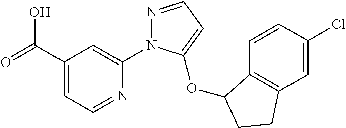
C(C1=CC=NC(N2N=CC=C2OC2C3=C(C=C(Cl)C=C3)CC2)=C1)(=O)O
